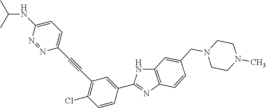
C12=C(N=C(C3=CC(C#CC4=CC=C(NC(C)C)N=N4)=C(Cl)C=C3)N1)C=CC(CN1CCN(C)CC1)=C2
